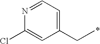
C1(CC)=CC=NC(Cl)=C1
